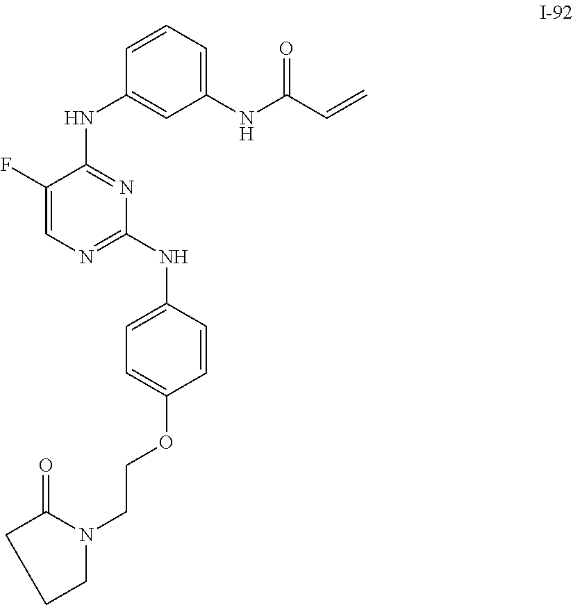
C1=CC=C(NC(C=C)=O)C=C1NC1=NC(NC2=CC=C(OCCN3CCCC3=O)C=C2)=NC=C1F
